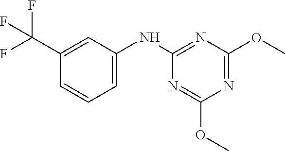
C1=C(NC2=NC(OC)=NC(OC)=N2)C=C(C(F)(F)F)C=C1
